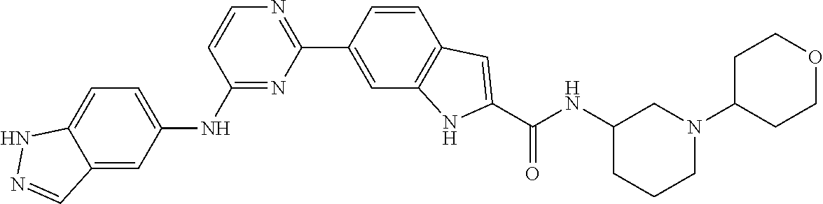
C12=CC=C(NC3=NC(C4=CC5=C(C=C4)C=C(C(NC4CCCN(C6CCOCC6)C4)=O)N5)=NC=C3)C=C1C=NN2
